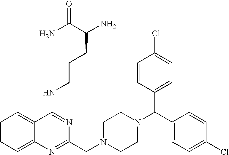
C1(NCCCC(N)C(N)=O)=NC(CN2CCN(C(C3=CC=C(Cl)C=C3)C3=CC=C(Cl)C=C3)CC2)=NC2=CC=CC=C12
